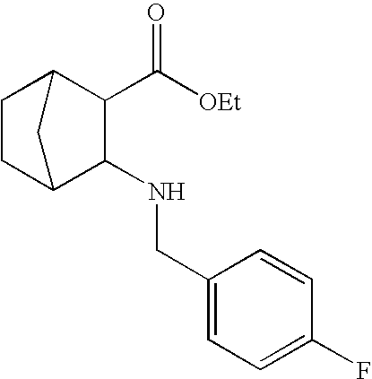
C1CC2C(NCC3=CC=C(F)C=C3)C(C([OEt])=O)C1C2
